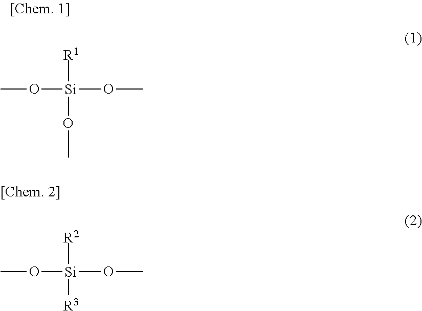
CO[Si](OC)([R1])OC.CO[Si](OC)([R2])[R3]
